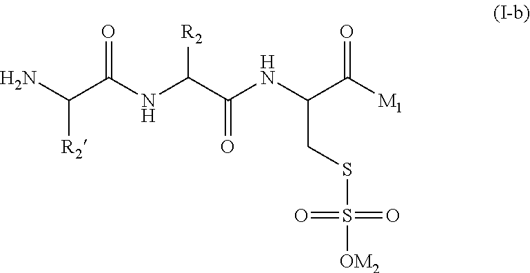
O=C([M1])C(NC(C(NC(C(N)[R2])=O)[R2])=O)CSS(=O)(=O)[OM2]
